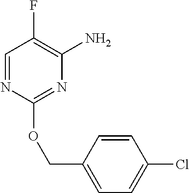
N1=C(OCC2=CC=C(Cl)C=C2)N=CC(F)=C1N
